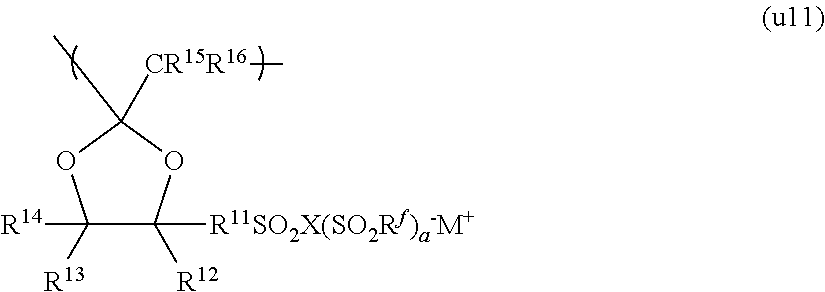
C1([R14])([R13])C([R11SO2X(SO2Rf)a-M+])([R12])OC(C)([CR15R16]C)O1
